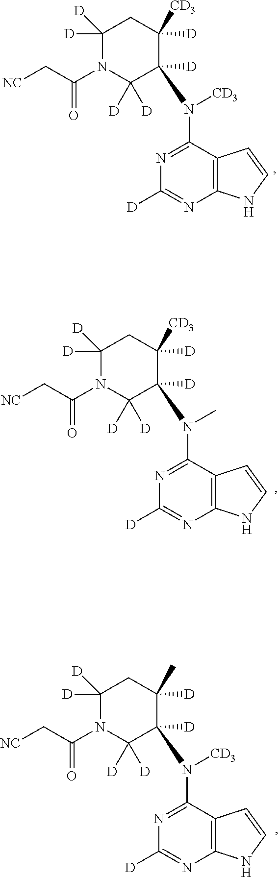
C12=C(C(N([CD3])C3([D])C([D])([D])N(C(C[NC])=O)C([D])([D])CC3([D])[CD3])=NC([D])=N1)C=CN2.C12=C(C(N(C)C3([D])C([D])([D])N(C(C[NC])=O)C([D])([D])CC3([D])[CD3])=NC([D])=N1)C=CN2.C12=C(C(N([CD3])C3([D])C([D])([D])N(C(C[NC])=O)C([D])([D])CC3([D])C)=NC([D])=N1)C=CN2
